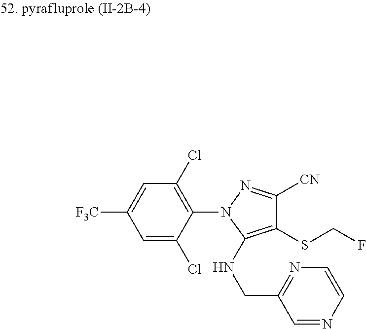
[F3C]C1=CC(Cl)=C(N2N=C([CN])C(SCF)=C2NCC2=NC=CN=C2)C(Cl)=C1
